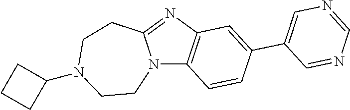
C12=C(C=CC(C3=CN=CN=C3)=C1)N1C(=N2)CCN(C2CCC2)CC1
